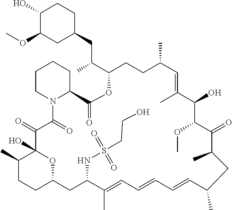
C1(C)CCC2OC1(O)C(=O)C(=O)N1C(CCCC1)C(=O)OC(C(CC1CCC(O)C(OC)C1)C)CCC(C)C=C(C)C(O)C(OC)C(=O)C(C)CC(C)C=CC=CC=C(C)C(NS(CCO)(=O)=O)C2
